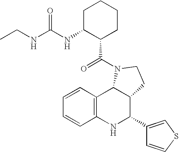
C12=C(NC(C3=CSC=C3)C3C1N(C(=O)C1CCCCC1NC(NCC)=O)CC3)C=CC=C2
